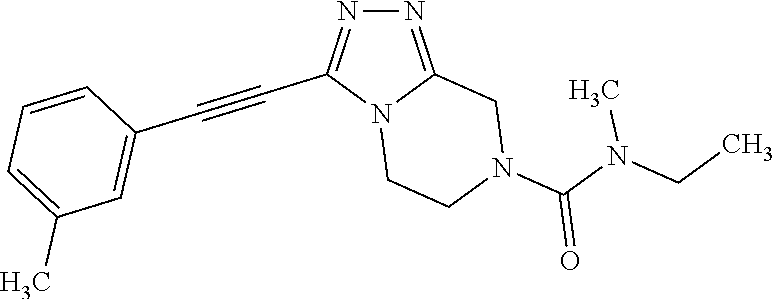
N12CCN(C(N(CC)C)=O)CC1=NN=C2C#CC1=CC(C)=CC=C1
